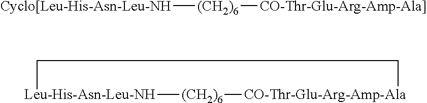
[Cyclo[Leu-His-Asn-Leu-NH][(CH2)6][CO-Thr-Glu-Arg-Amp-Ala]].[Leu-His-Asn-Leu-NH]1[(CH2)6][CO-Thr-Glu-Arg-Amp-Ala]CC1
